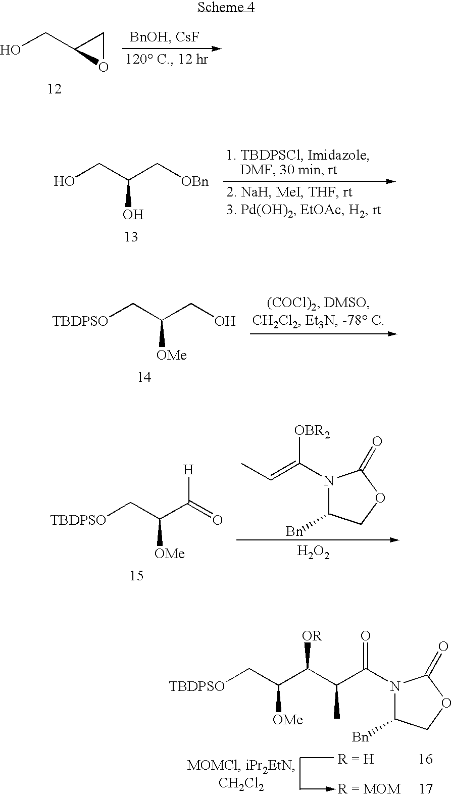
OCC1OC1.OCC(C[OBn])O.[TBDPSO]CC(CO)[OMe].[TBDPSO]CC(C(=O)[H])[OMe].N1(C(=CC)[OBR2])C([Bn])COC1=O.[H2O2].[TBDPSO]CC(C(C(C(N1C([Bn])COC1=O)=O)C)[OR])[OMe]
